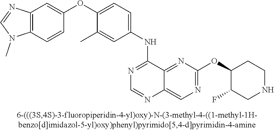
C1(OC2=CC=C(NC3=NC=NC4=CN=C(OC5C(F)CNCC5)N=C34)C=C2C)=CC2=C(C=C1)N(C)C=N2
